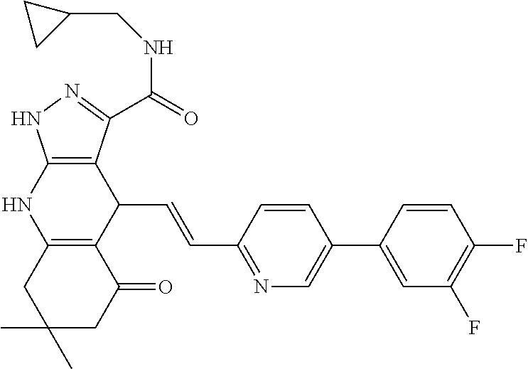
C12=C(CC(C)(C)CC1=O)NC1=C(C2C=CC2=NC=C(C3=CC(F)=C(F)C=C3)C=C2)C(C(NCC2CC2)=O)=NN1
